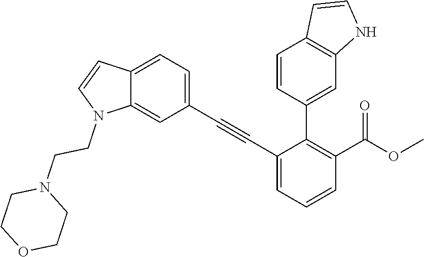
C1=C(C#CC2=CC=C3C(=C2)N(CCN2CCOCC2)C=C3)C(C2=CC3=C(C=C2)C=CN3)=C(C(OC)=O)C=C1
